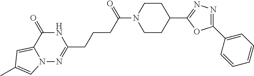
C1CN(C(CCCC2=NN3C(=CC(C)=C3)C(=O)N2)=O)CCC1C1=NN=C(C2=CC=CC=C2)O1
